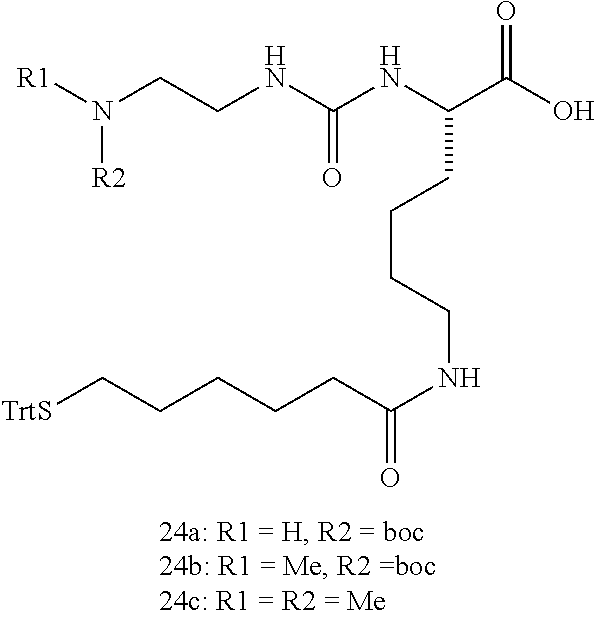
[R1]N(CCNC(NC(C(O)=O)CCCCNC(CCCCC[TrtS])=O)=O)[R2]
